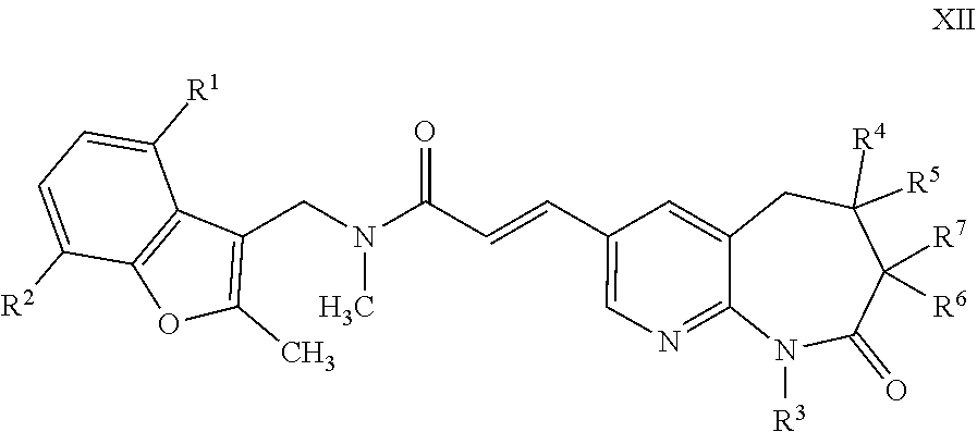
C1(C=CC(N(C)CC2=C(C)OC3=C2C([R1])=CC=C3[R2])=O)=CN=C2C(=C1)CC([R5])([R4])C([R6])([R7])C(=O)N2[R3]
